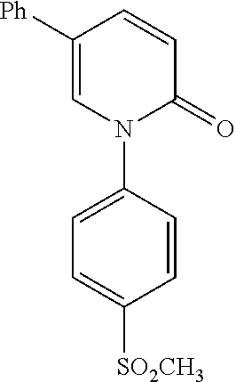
C1=C([Ph])C=CC(=O)N1C1=CC=C([SO2CH3])C=C1
